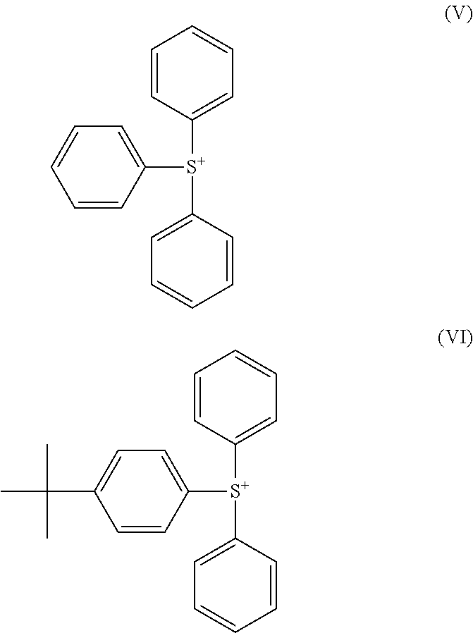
C1=CC([S+](C2=CC=CC=C2)C2=CC=CC=C2)=CC=C1.C1=CC([S+](C2=CC=CC=C2)C2=CC=CC=C2)=CC=C1C(C)(C)C
